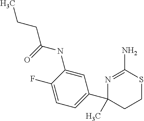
C1=C(NC(=O)CCC)C(F)=CC=C1C1(C)CCSC(N)=N1
